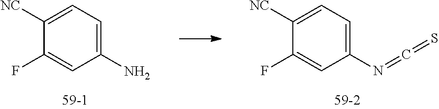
C1([NC])=CC=C(N)C=C1F.C1([NC])=CC=C(N=C=S)C=C1F
